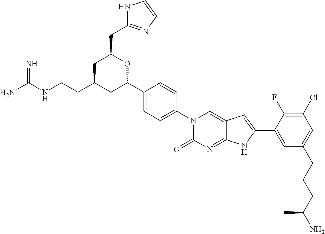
C1(C2=CC=C(N3C(=O)N=C4C(=C3)C=C(C3=CC(CCCC(N)C)=CC(Cl)=C3F)N4)C=C2)CC(CCNC(N)=N)CC(CC2=NC=CN2)O1
